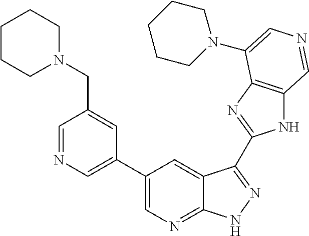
C1(C2=CN=CC(CN3CCCCC3)=C2)=CN=C2C(=C1)C(C1=NC3=C(N1)C=NC=C3N1CCCCC1)=NN2
